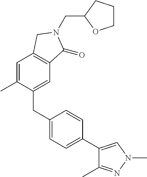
C1(CC2=CC=C(C3=CN(C)N=C3C)C=C2)=CC2=C(C=C1C)CN(CC1OCCC1)C2=O
